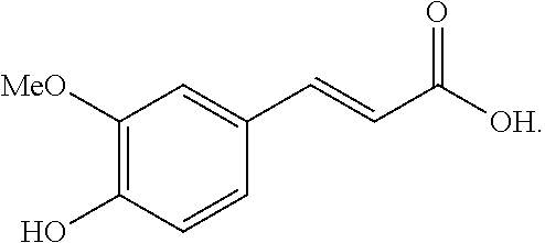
C1([MeO])=C(O)C=CC(C=CC([OH])=O)=C1
